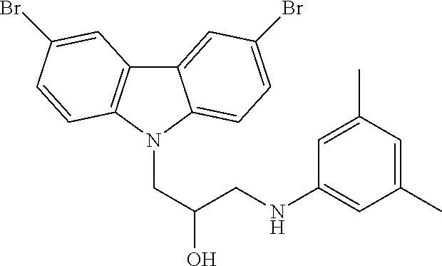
C12=CC(Br)=CC=C1N(CC(O)CNC1=CC(C)=CC(C)=C1)C1=C2C=C(Br)C=C1
